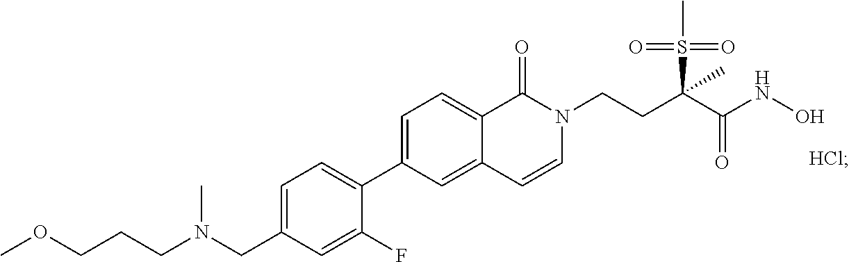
C1(C2=CC=C3C(=C2)C=CN(CCC(C(NO)=O)(S(C)(=O)=O)C)C3=O)=CC=C(CN(CCCOC)C)C=C1F
